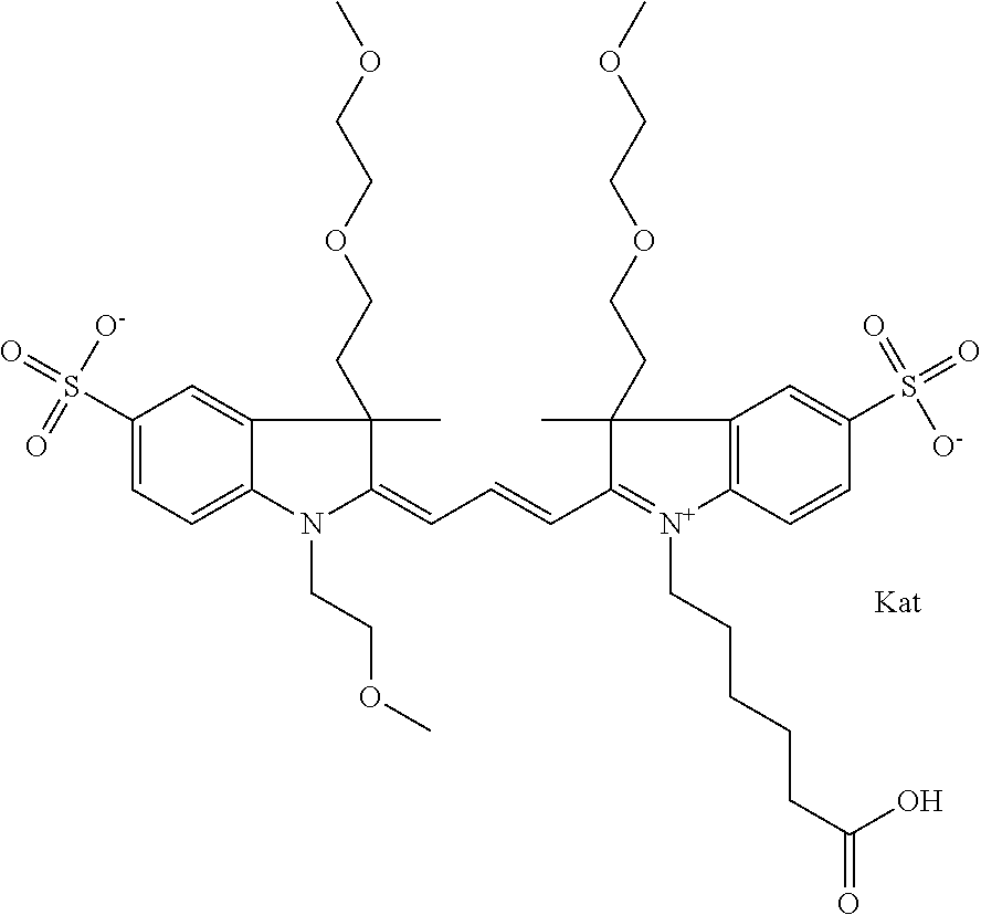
C1(S(=O)([O-])=O)=CC=C2C(=C1)C(C)(CCOCCOC)C(=CC=CC1=[N+](CCCCCC(=O)O)C3=C(C=C(S(=O)(=O)[O-])C=C3)C1(C)CCOCCOC)N2CCOC
